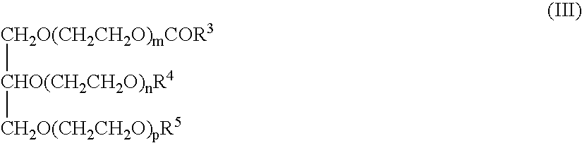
[CH2O(CH2CH2O)mCOR3][CHO(CH2CH2O)nR4][CH2O(CH2CH2O)pR5]
